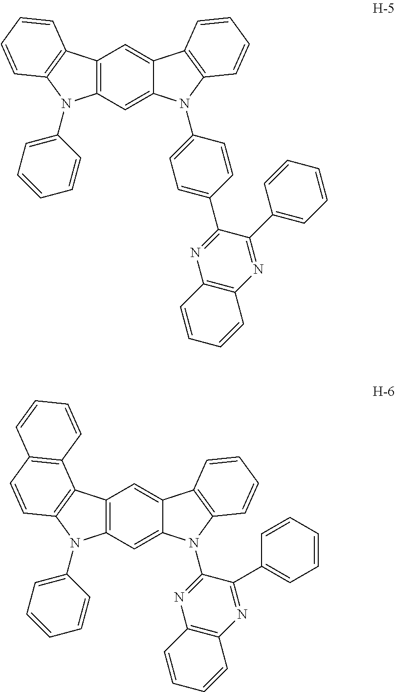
C1(N2C3=CC4=C(C=C3C3=C2C=CC=C3)C2=C(N4C3=CC=CC=C3)C=CC=C2)=CC=C(C2=NC3=C(N=C2C2=CC=CC=C2)C=CC=C3)C=C1.C12=C(C=C3C(=C1)C1=C(N3C3=NC4=C(N=C3C3=CC=CC=C3)C=CC=C4)C=CC=C1)N(C1=CC=CC=C1)C1=C2C2=C(C=C1)C=CC=C2
